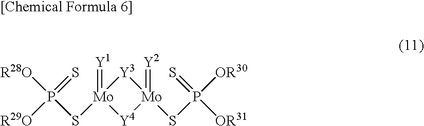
[R29O]P([R28O])(S[Mo]1(=[Y1])[Y4][Mo](SP(=S)([OR31])[OR30])(=[Y2])[Y3]1)=S
